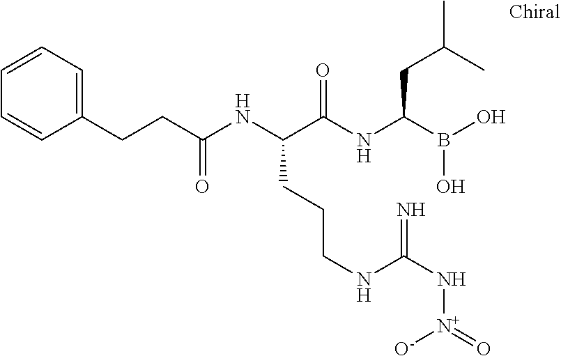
C(C(NC(C(NC(B(O)O)CC(C)C)=O)CCCNC(N[N+](=O)[O-])=N)=O)CC1=CC=CC=C1
